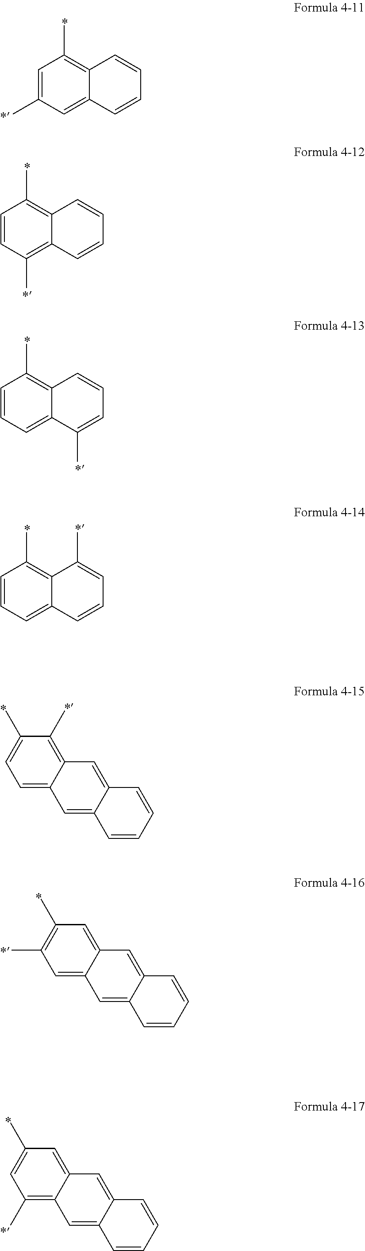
C1=C(C)C=C2C(=C1C)C=CC=C2.C1=CC(C)=C2C(=C1C)C=CC=C2.C1=CC=C2C(=C1C)C=CC=C2C.C1=CC=C2C(=C1C)C(C)=CC=C2.C1(C)=CC=C2C(=C1C)C=C1C(=C2)C=CC=C1.C1(C)=C(C)C=C2C(=C1)C=C1C(=C2)C=CC=C1.C1(C)=CC(C)=C2C(=C1)C=C1C(=C2)C=CC=C1
